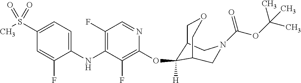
C1(NC2=C(F)C=NC(OC3([H])C4COCC3CN(C(OC(C)(C)C)=O)C4)=C2F)=CC=C(S(C)(=O)=O)C=C1F
